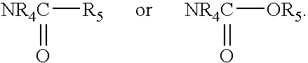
[NR4C](=O)[R5].[NR4C](=O)[OR5]
